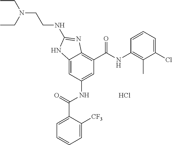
Cl.C12=CC(NC(C3=CC=CC=C3[CF3])=O)=CC(C(NC3=C(C)C(Cl)=CC=C3)=O)=C1N=C(NCCN(CC)CC)N2
